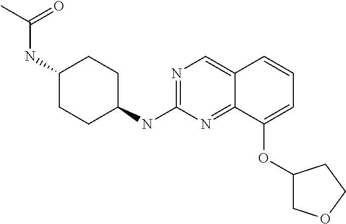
C1=C(OC2COCC2)C2=NC(NC3CCC(NC(C)=O)CC3)=NC=C2C=C1
